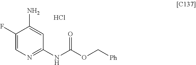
C1(F)=CN=C(NC(=O)OC[Ph])C=C1N.Cl
